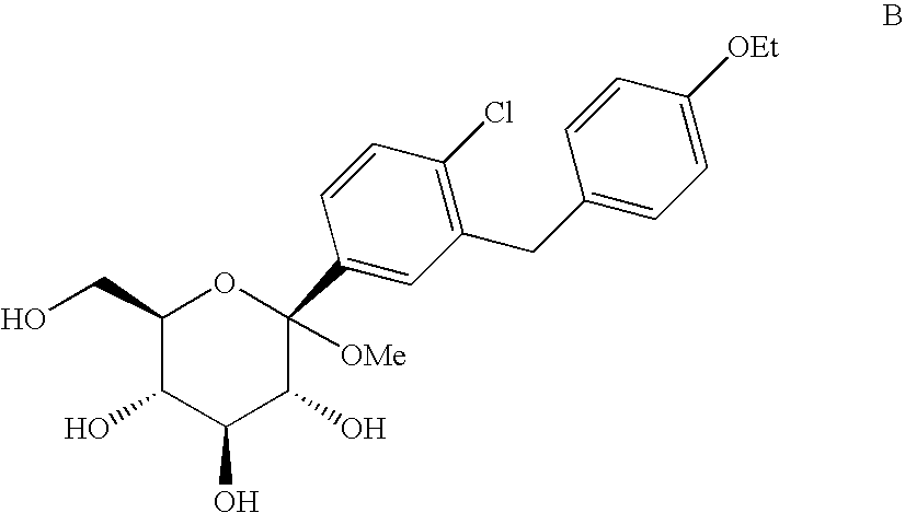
C1=CC(CC2=C(Cl)C=CC(C3([OMe])C(O)C(O)C(O)C(CO)O3)=C2)=CC=C1[OEt]
